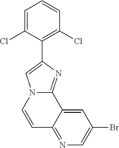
C1=CN2C(=NC(C3=C(Cl)C=CC=C3Cl)=C2)C2=CC(Br)=CN=C12
